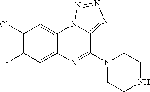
C1(Cl)=C(F)C=C2C(=C1)N1C(=NN=N1)C(N1CCNCC1)=N2
